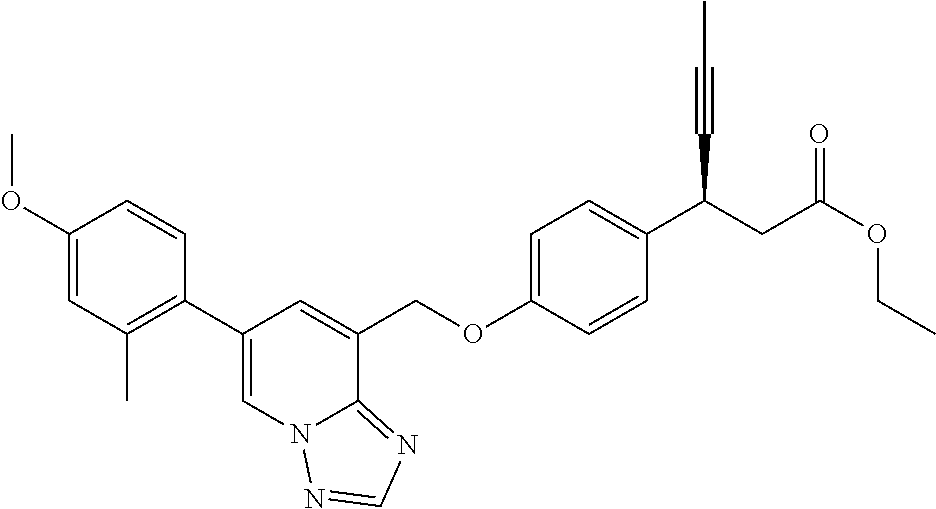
C1(C2=C(C)C=C(OC)C=C2)=CN2C(=NC=N2)C(COC2=CC=C(C(CC(OCC)=O)C#CC)C=C2)=C1
